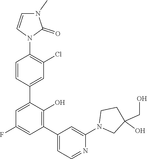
C1=CC(C2=CC(F)=CC(C3=CC=NC(N4CC(O)(CO)CC4)=C3)=C2O)=CC(Cl)=C1N1C(=O)N(C)C=C1
